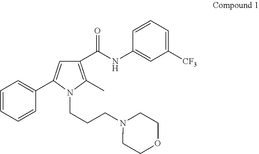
C1(C(NC2=CC([CF3])=CC=C2)=O)=C(C)N(CCCN2CCOCC2)C(C2=CC=CC=C2)=C1
